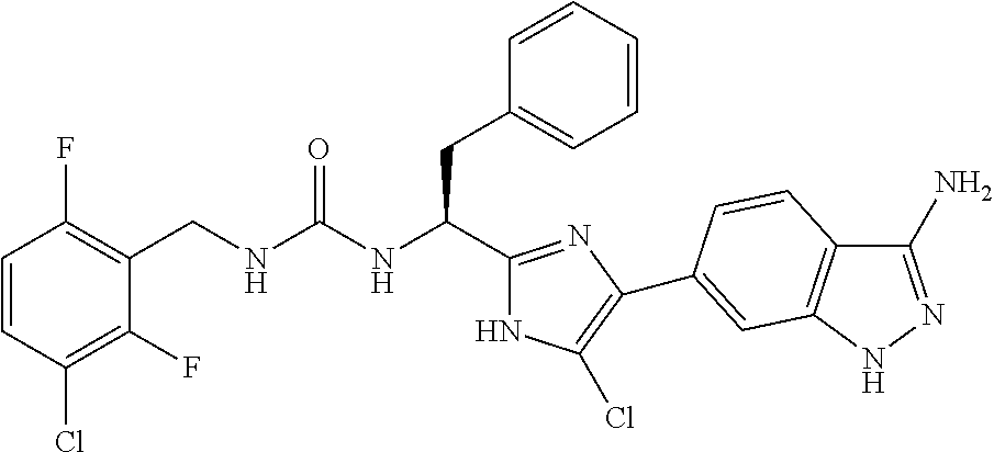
C(NC(CC1=CC=CC=C1)C1=NC(C2=CC3=C(C(N)=NN3)C=C2)=C(Cl)N1)(=O)NCC1=C(F)C=CC(Cl)=C1F
